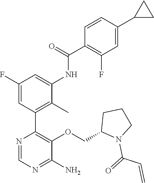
C1(F)=CC(C2=C(OCC3N(C(=O)C=C)CCC3)C(N)=NC=N2)=C(C)C(NC(C2=C(F)C=C(C3CC3)C=C2)=O)=C1
